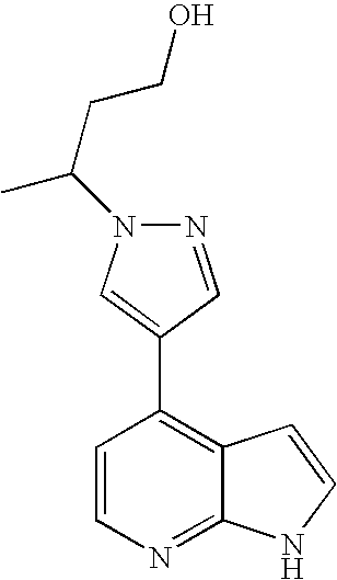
C1=CN=C2C(=C1C1=CN(C(CCO)C)N=C1)C=CN2
